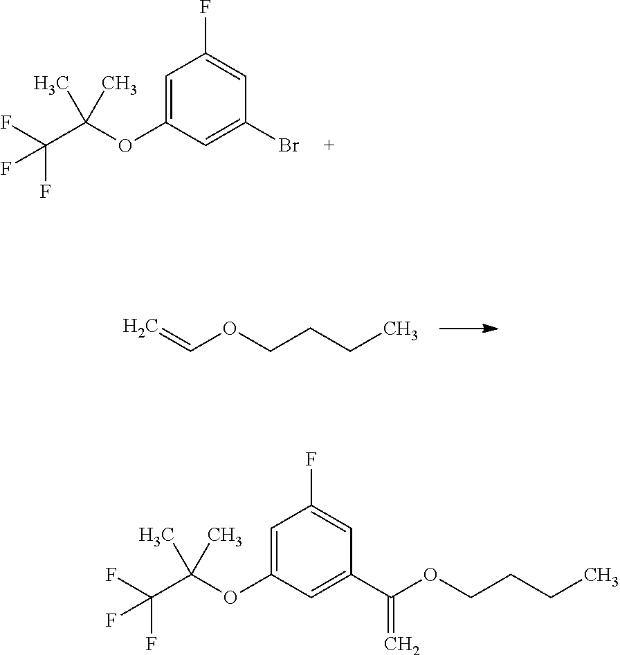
C1(OC(C(F)(F)F)(C)C)=CC(F)=CC(Br)=C1.C=COCCCC.C1(OC(C(F)(F)F)(C)C)=CC(F)=CC(C(=C)OCCCC)=C1
